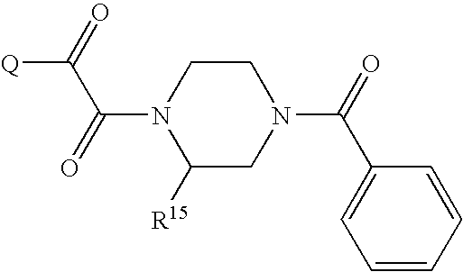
C1([R15])CN(C(C2=CC=CC=C2)=O)CCN1C(C([Q])=O)=O
